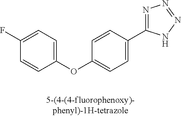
C1(OC2=CC=C(F)C=C2)=CC=C(C2=NN=NN2)C=C1
